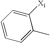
C1=CC=C([X1])C(C)=C1
